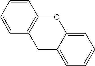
C1=CC2=C(C=C1)OC1=CC=CC=C1C2
